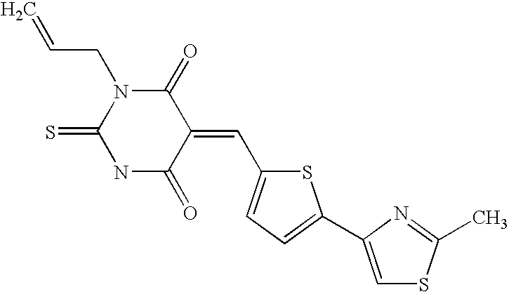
C1(=O)N(CC=C)C(=S)NC(=O)C1=CC1=CC=C(C2=CSC(C)=N2)S1
